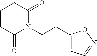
C1(CCN2C(=O)CCCC2=O)=CC=NO1
